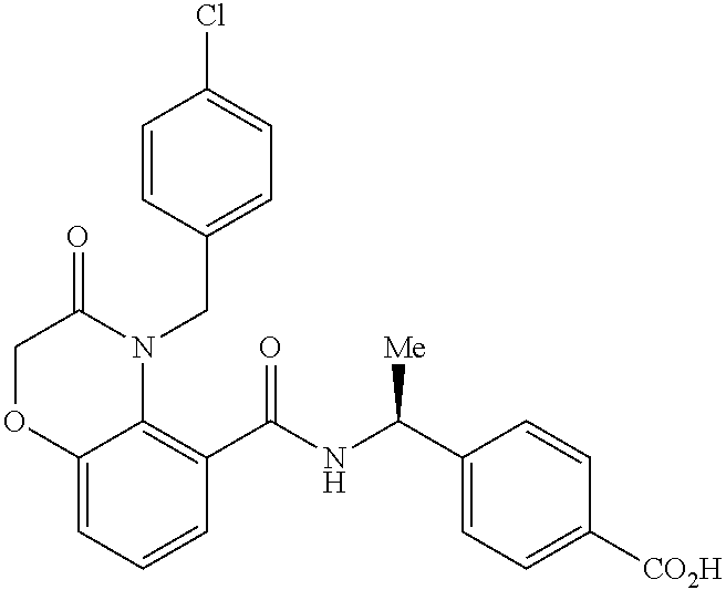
C1=CC(CN2C(=O)COC3=CC=CC(C(NC(C4=CC=C([CO2H])C=C4)[Me])=O)=C23)=CC=C1Cl
